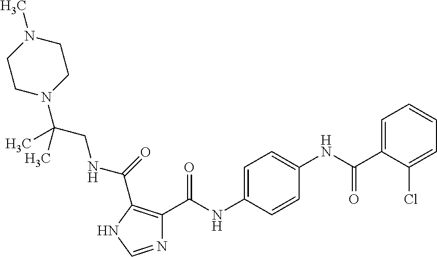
N1=CNC(C(NCC(N2CCN(C)CC2)(C)C)=O)=C1C(NC1=CC=C(NC(C2=CC=CC=C2Cl)=O)C=C1)=O
